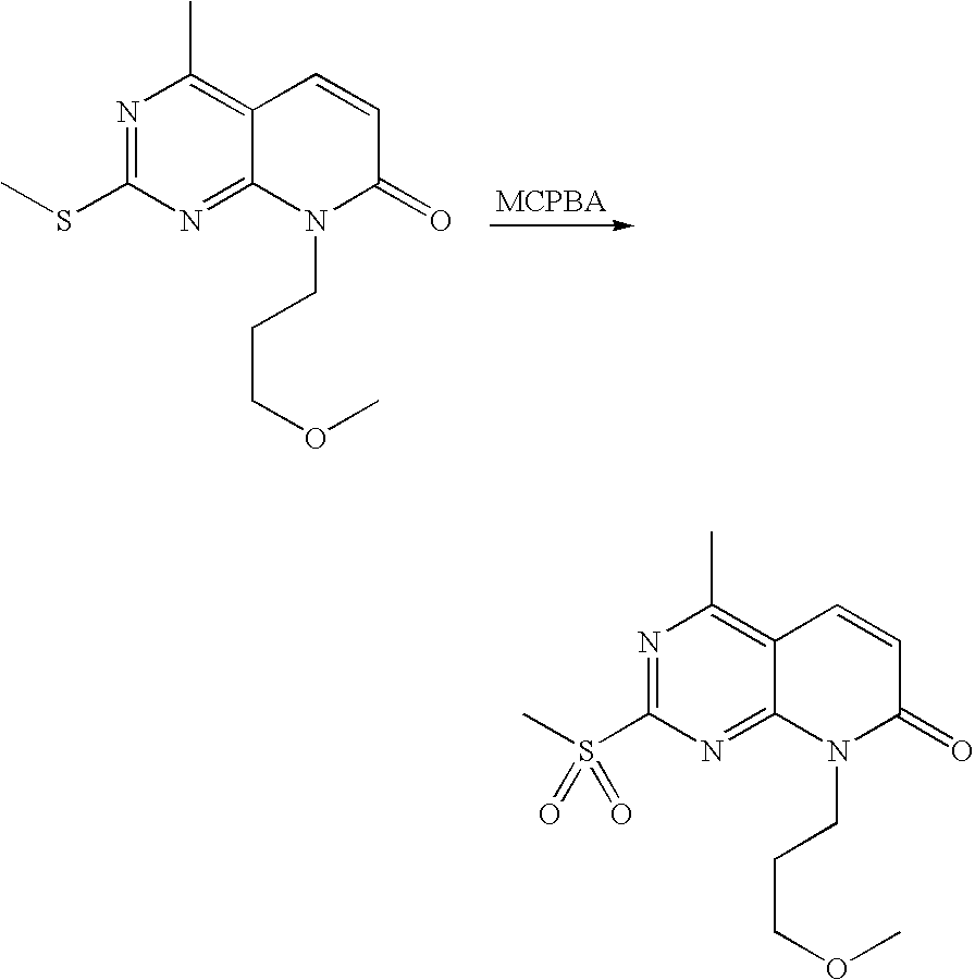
N1=C(SC)N=C2C(=C1C)C=CC(=O)N2CCCOC.N1=C(S(C)(=O)=O)N=C2C(=C1C)C=CC(=O)N2CCCOC
